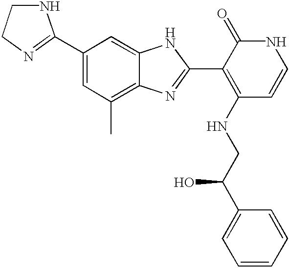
C1(C2=NCCN2)=CC(C)=C2C(=C1)NC(C1=C(NCC(C3=CC=CC=C3)O)C=CNC1=O)=N2
